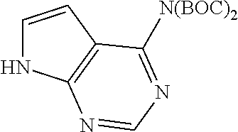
C1=CC2=C(N1)N=CN=C2[N(BOC)2]
